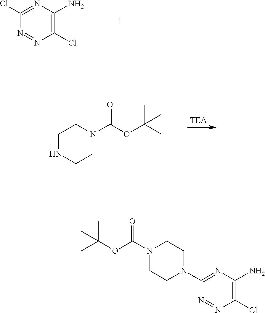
C1(Cl)=NC(N)=C(Cl)N=N1.C1NCCN(C(=O)OC(C)(C)C)C1.C1(N2CCN(C(OC(C)(C)C)=O)CC2)=NC(N)=C(Cl)N=N1
